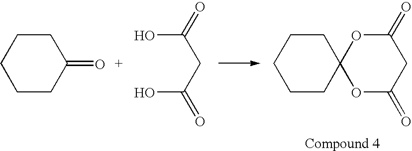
C1CC(=O)CCC1.OC(CC(O)=O)=O.C1CC2(CCC1)OC(=O)CC(=O)O2
